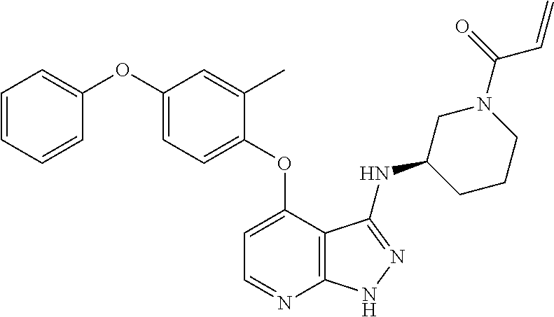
C1=C(C)C(OC2=CC=NC3=C2C(NC2CCCN(C(C=C)=O)C2)=NN3)=CC=C1OC1=CC=CC=C1
